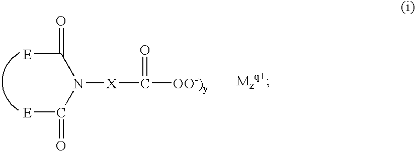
[E]C(N([X]C([OO-)y])=O)C([E])=O)=O
